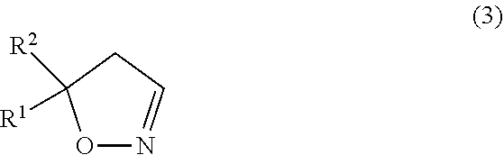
O1N=CCC1([R1])[R2]
